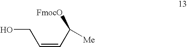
OCC=CC([FmocO])[Me]
